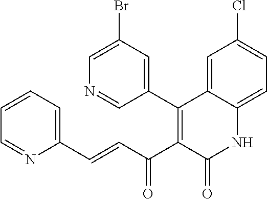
C1(C2=C(C(C=CC3=CC=CC=N3)=O)C(=O)NC3=CC=C(Cl)C=C23)=CC(Br)=CN=C1
